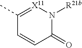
C1(C)=[X11]N([R21b])C(=O)C=C1
